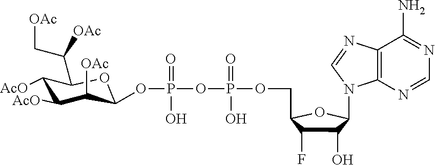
C1([AcO])C([AcO])C([OAc])C(OP(OP(OCC2C(F)C(O)C(N3C4=C(N=C3)C(N)=NC=N4)O2)(O)=O)(O)=O)OC1C(C[OAc])[OAc]
